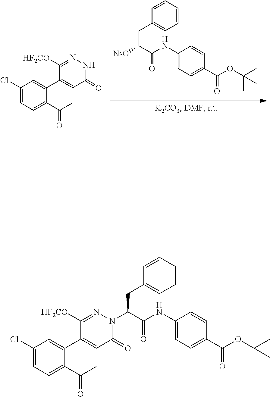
C1=CC=CC=C1CC(C(=O)NC1=CC=C(C(OC(C)(C)C)=O)C=C1)[NsO].N1N=C([HF2CO])C(C2=CC(Cl)=CC=C2C(C)=O)=CC1=O.O=C(C(CC1=CC=CC=C1)N1N=C([HF2CO])C(C2=CC(Cl)=CC=C2C(C)=O)=CC1=O)NC1=CC=C(C(=O)OC(C)(C)C)C=C1
